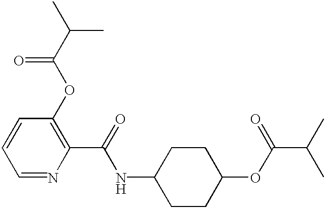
C1=CC=NC(C(=O)NC2CCC(OC(C(C)C)=O)CC2)=C1OC(C(C)C)=O
